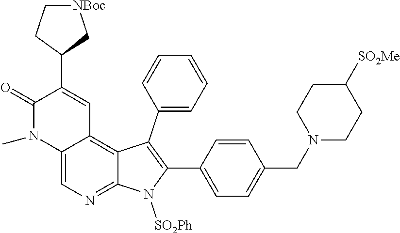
C12=C3C(C4=CC=CC=C4)=C(C4=CC=C(CN5CCC([SO2Me])CC5)C=C4)N([SO2Ph])C3=NC=C1N(C)C(=O)C(C1C[NBoc]CC1)=C2
